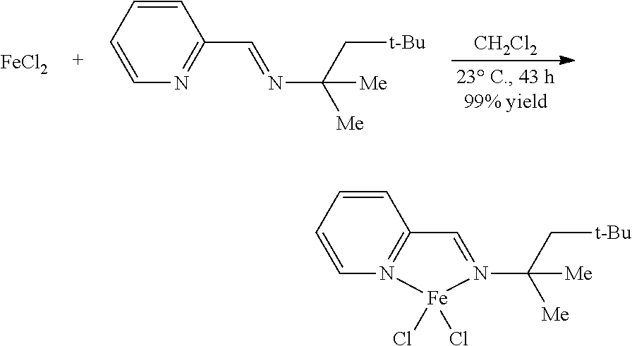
[CH2Cl2].[FeCl2].C1=CC=CC(C=NC(C[t-Bu])([Me])[Me])=N1.C1=CC=CC2=N1[Fe](Cl)(Cl)N(C(C[t-Bu])([Me])[Me])=C2
